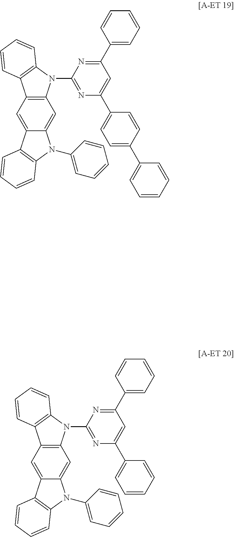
C12=CC3=C(C=C1N(C1=CC=CC=C1)C1=C2C=CC=C1)N(C1=NC(C2=CC=C(C4=CC=CC=C4)C=C2)=CC(C2=CC=CC=C2)=N1)C1=C3C=CC=C1.C12=CC3=C(C=C1N(C1=CC=CC=C1)C1=C2C=CC=C1)N(C1=NC(C2=CC=CC=C2)=CC(C2=CC=CC=C2)=N1)C1=C3C=CC=C1
